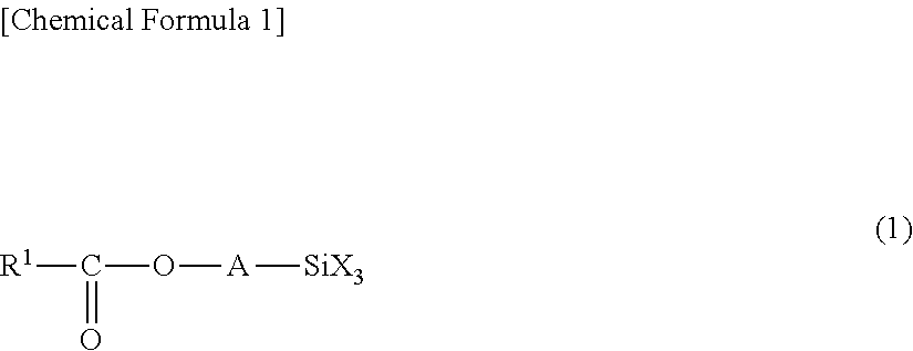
[R1]C(O[A][SiX3])=O
